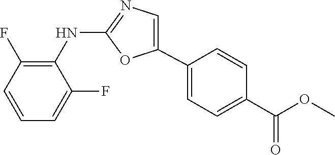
C1(NC2=C(F)C=CC=C2F)=NC=C(C2=CC=C(C(OC)=O)C=C2)O1
